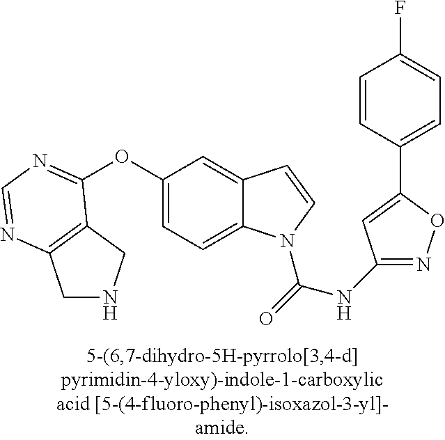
O(C1=CC=C2C(=C1)C=CN2C(=O)NC1=NOC(C2=CC=C(F)C=C2)=C1)C1=NC=NC2=C1CNC2
